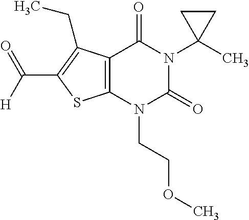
C12=C(N(CCOC)C(=O)N(C3(C)CC3)C1=O)SC(C([H])=O)=C2CC
